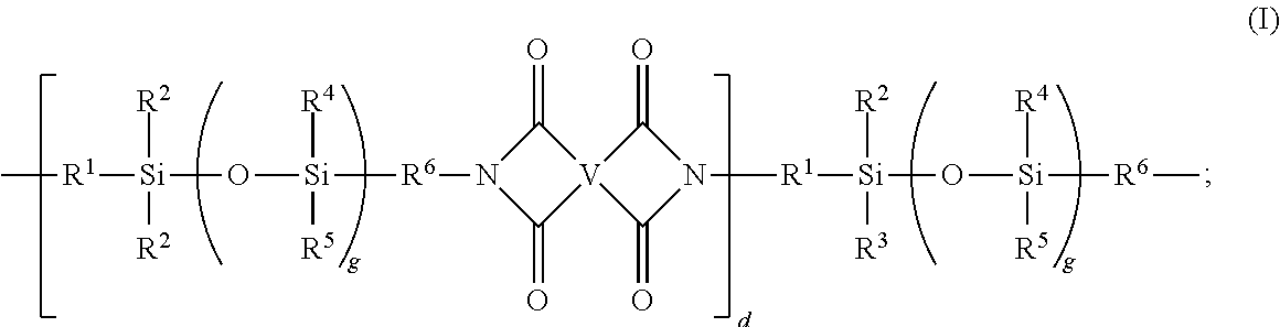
C[R1][Si](O[Si]([R6]N1C(=O)[V]2(C1=O)C(=O)N([R1][Si](O[Si]([R6]C)([R4])[R5])([R2])[R3])C2=O)([R4])[R5])([R2])[R2]
